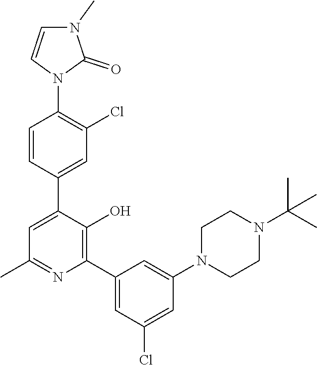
C1=CC(C2=CC(C)=NC(C3=CC(Cl)=CC(N4CCN(C(C)(C)C)CC4)=C3)=C2O)=CC(Cl)=C1N1C(=O)N(C)C=C1
